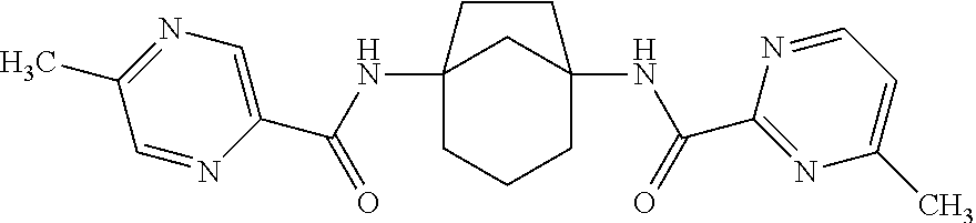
C12(NC(C3=CN=C(C)C=N3)=O)CCCC(NC(C3=NC(C)=CC=N3)=O)(C1)CC2
